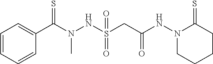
C1=CC=CC(C(N(NS(CC(NN2CCCCC2=S)=O)(=O)=O)C)=S)=C1
